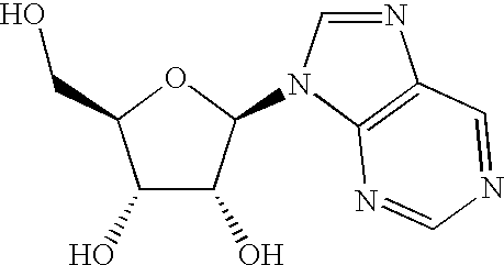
C1(O)C(O)C(N2C=NC3=C2N=CN=C3)OC1CO
